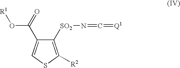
C1([SO2]N=C=[Q1])=C([R2])SC=C1C(O[R1])=O
